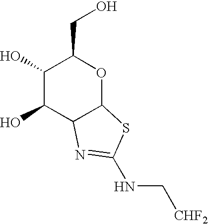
C1(O)C(O)C2C(OC1CO)SC(NC[CHF2])=N2
